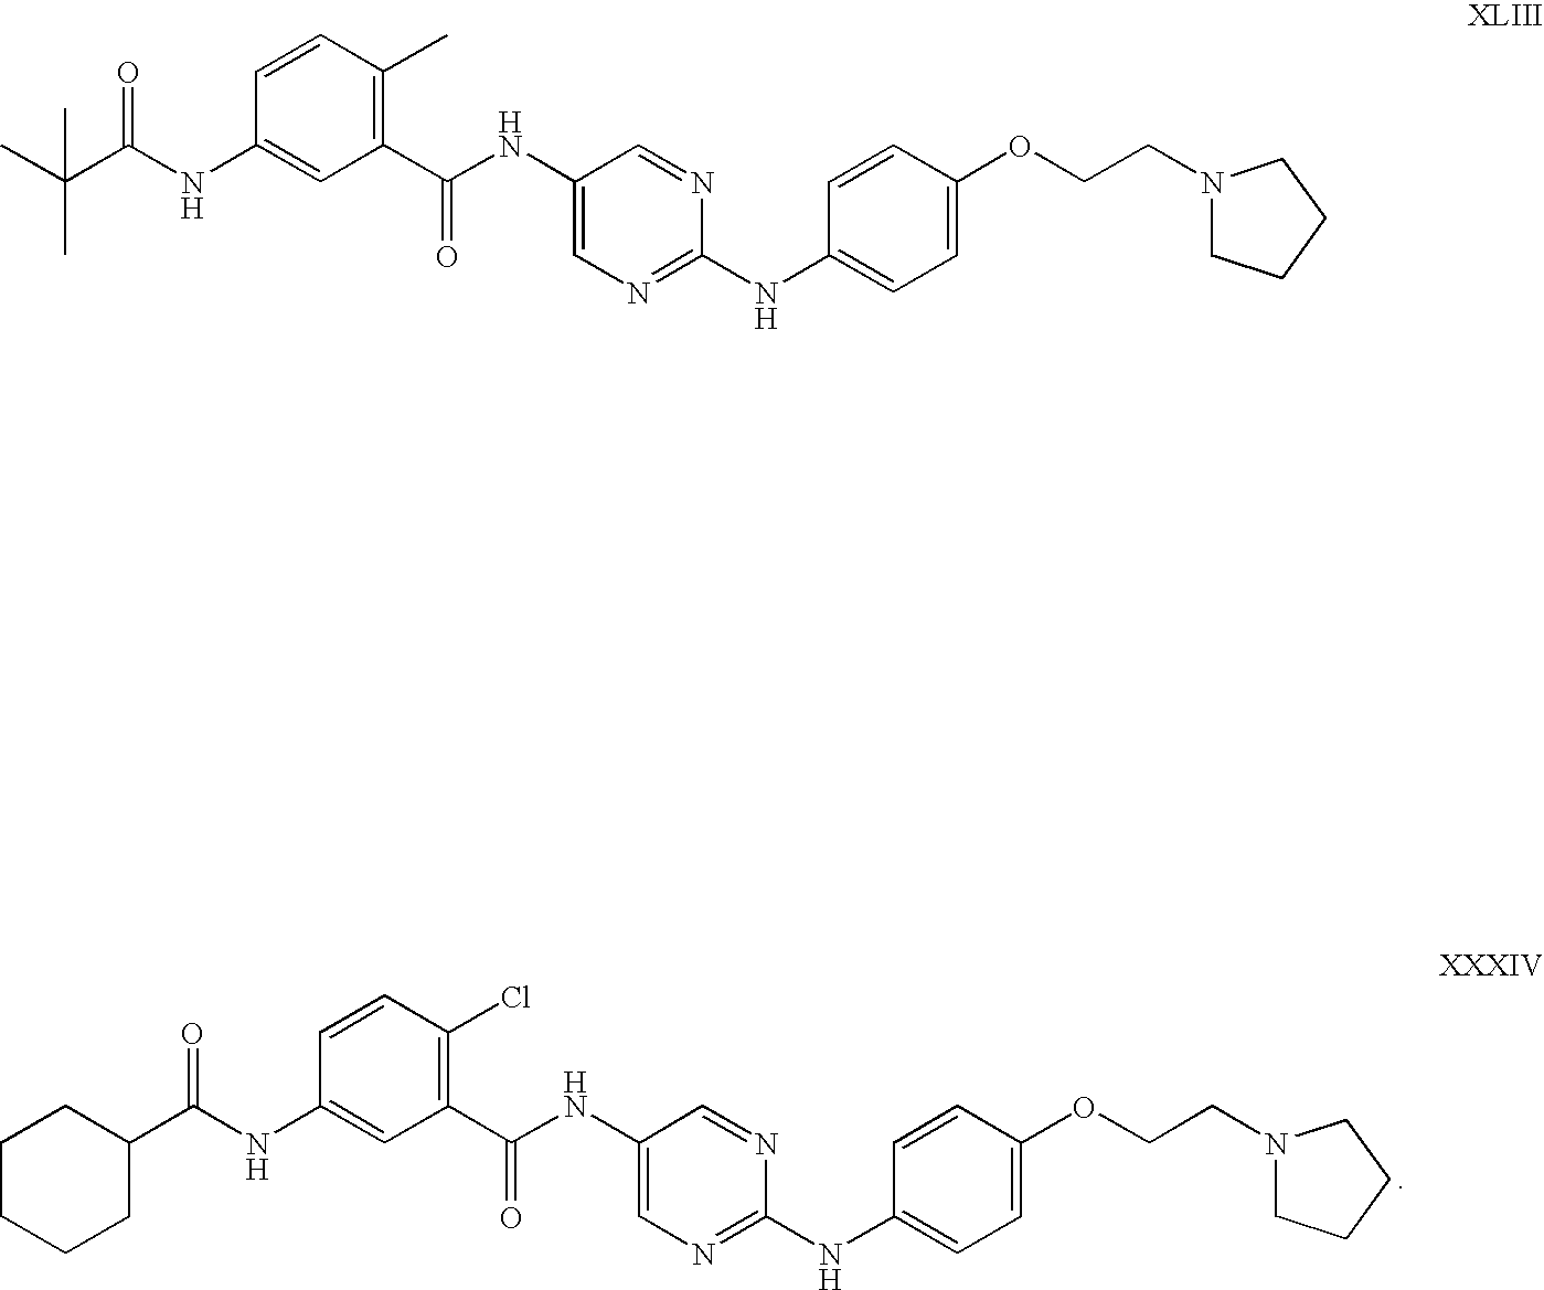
C1(C(NC2=CC(C(NC3=CN=C(NC4=CC=C(OCCN5CCCC5)C=C4)N=C3)=O)=C(Cl)C=C2)=O)CCCCC1.CC(C(NC1=CC(C(NC2=CN=C(NC3=CC=C(OCCN4CCCC4)C=C3)N=C2)=O)=C(C)C=C1)=O)(C)C
